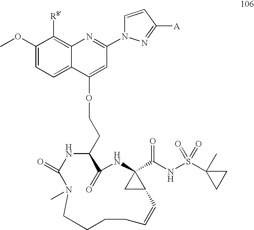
C1(OC)=CC=C2C(=C1[R8])N=C(N1C=CC([A])=N1)C=C2OCCC1NC(=O)N(C)CCCCC=CC2C(C(NS(C3(C)CC3)(=O)=O)=O)(NC1=O)C2
